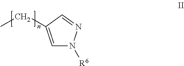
C1=C(CC)C=NN1[R6]
